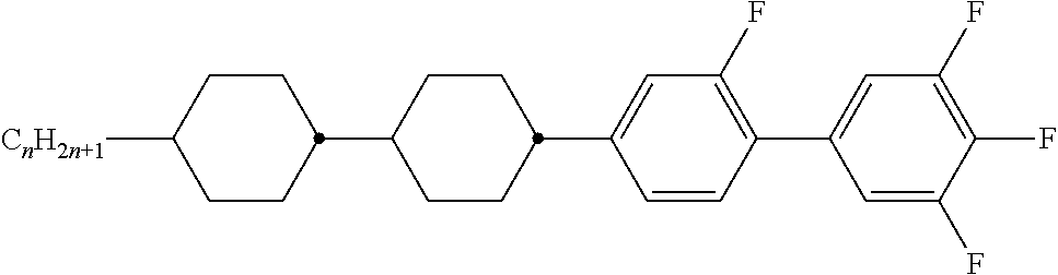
C1(C2CCC([CnH2n+1])CC2)CCC(C2=CC(F)=C(C3=CC(F)=C(F)C(F)=C3)C=C2)CC1
